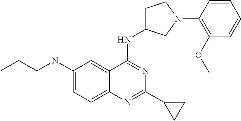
C12=CC=C(N(CCC)C)C=C1C(NC1CCN(C3=C(OC)C=CC=C3)C1)=NC(C1CC1)=N2
